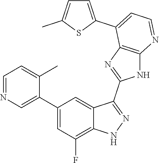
C1=NC=C(C2=CC(F)=C3C(=C2)C(C2=NC4=C(N2)N=CC=C4C2=CC=C(C)S2)=NN3)C(C)=C1
